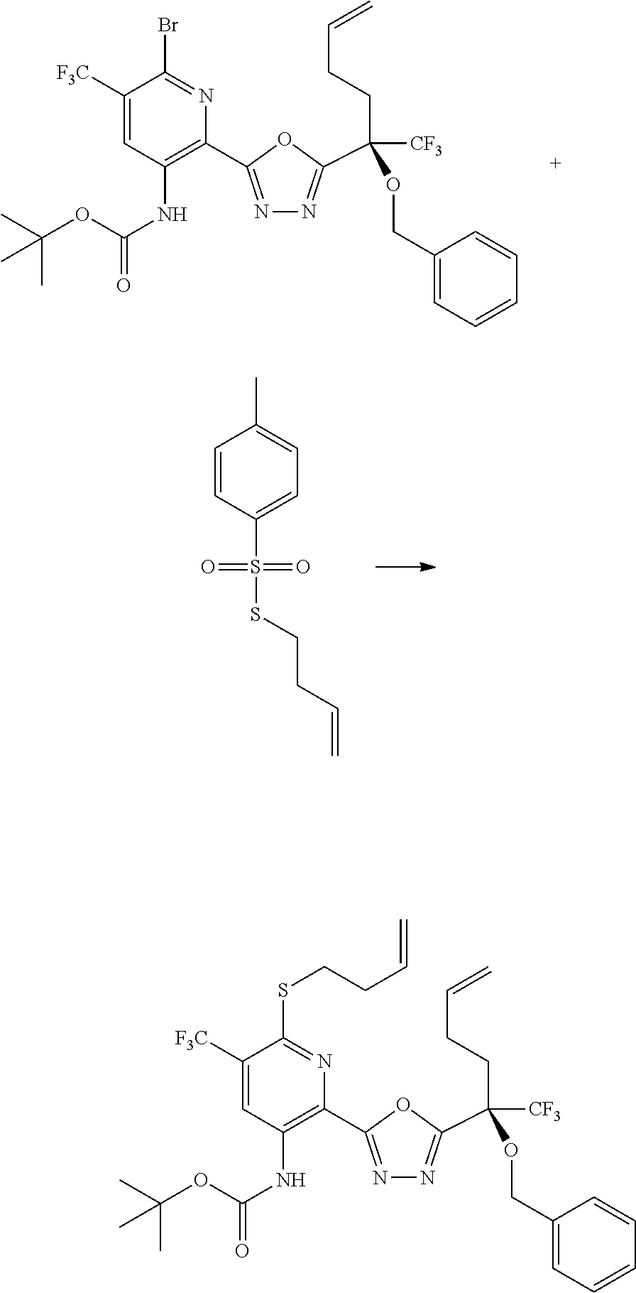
N1=C(C2=C(NC(=O)OC(C)(C)C)C=C([F3C])C(SCCC=C)=N2)OC(C(CCC=C)(OCC2=CC=CC=C2)[CF3])=N1.N1=C(C2=C(NC(=O)OC(C)(C)C)C=C([F3C])C(Br)=N2)OC(C(CCC=C)(OCC2=CC=CC=C2)[CF3])=N1.C1=CC(S(SCCC=C)(=O)=O)=CC=C1C
